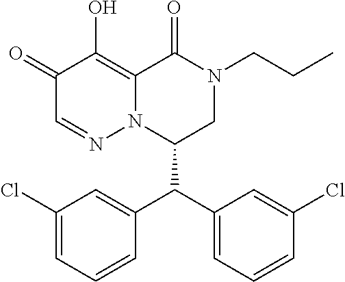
C1(=O)C=NN2C(=C1O)C(=O)N(CCC)CC2C(C1=CC=CC(Cl)=C1)C1=CC(Cl)=CC=C1
